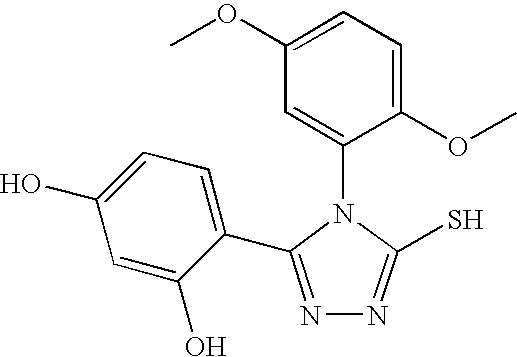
C1(OC)=CC=C(OC)C(N2C(S)=NN=C2C2=CC=C(O)C=C2O)=C1
